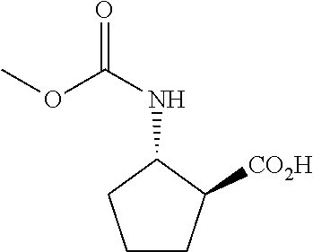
N(C(=O)OC)C1CCCC1[CO2H]
